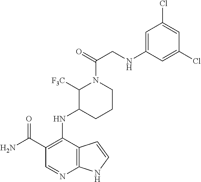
N(C1=C(C(N)=O)C=NC2=C1C=CN2)C1C([F3C])N(C(CNC2=CC(Cl)=CC(Cl)=C2)=O)CCC1
